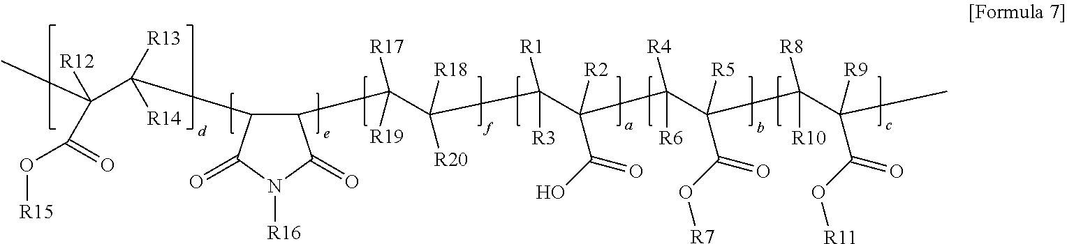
C1(C(C(C(C(C(C(C(C(C)([R9])C(O[R11])=O)([R8])[R10])([R5])C(O[R7])=O)([R4])[R6])([R2])C(O)=O)([R1])[R3])([R18])[R20])([R17])[R19])C(=O)N([R16])C(=O)C1C(C(C)([R12])C(=O)O[R15])([R13])[R14]
